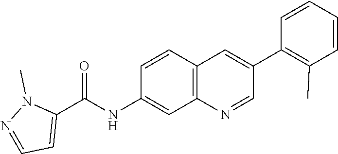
C1=CC2=C(C=C1NC(C1=CC=NN1C)=O)N=CC(C1=C(C)C=CC=C1)=C2
